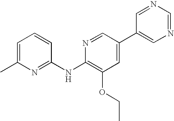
C1=C(C)N=C(NC2=C(OCC)C=C(C3=CN=CN=C3)C=N2)C=C1
